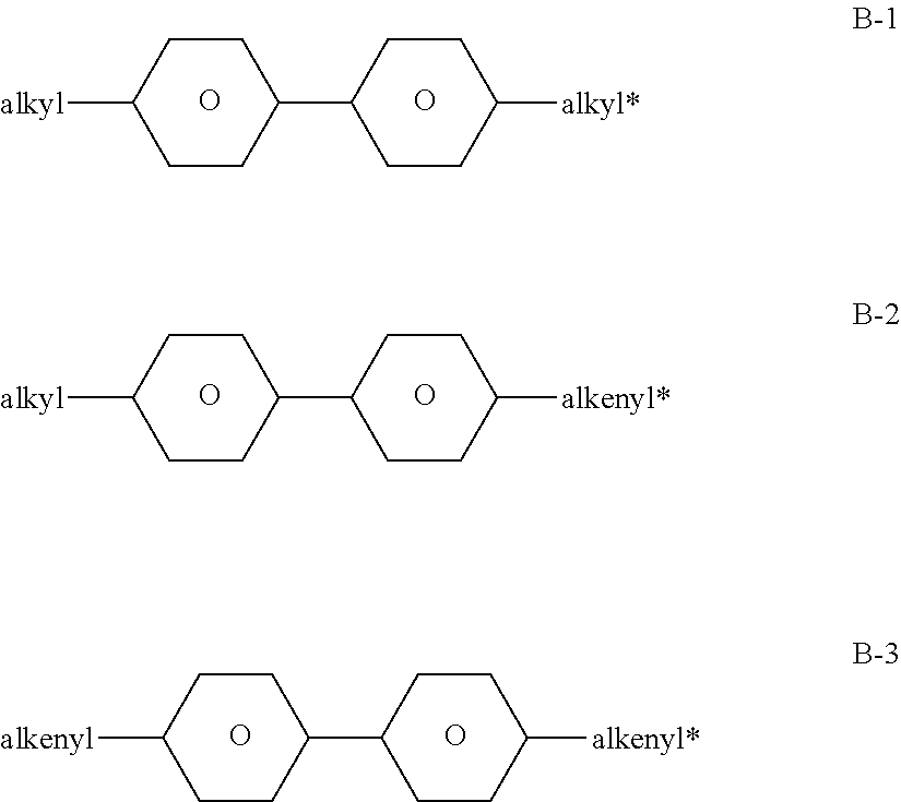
C1CC([alkyl])CCC1C1CCC([alkyl*])CC1.O.O.C1CC([alkyl])CCC1C1CCC([alkenyl*])CC1.O.O.C1CC([alkenyl])CCC1C1CCC([alkenyl*])CC1.O.O
